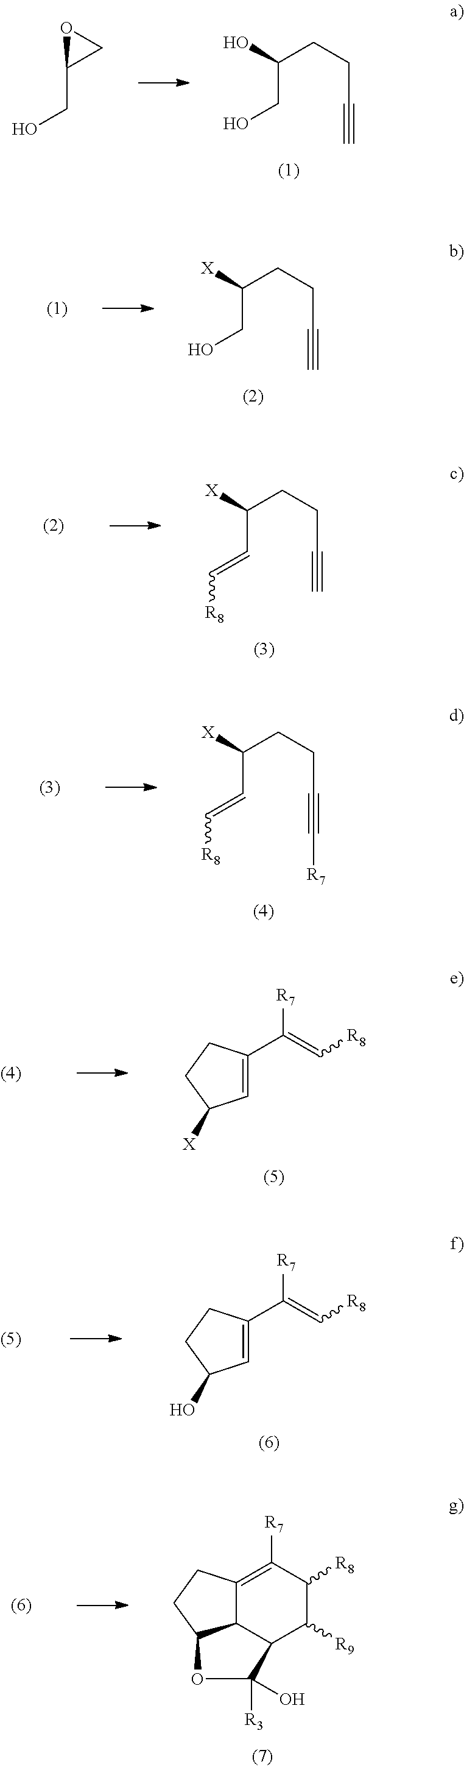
C(CO)(O)CCC#C.OCC1CO1.C(CO)([X])CCC#C.C(C=C[R8])([X])CCC#C.C(C=C[R8])([X])CCC#C[R7].C1=C(C([R7])=C[R8])CCC1[X].C1=C(C([R7])=C[R8])CCC1O.C12C3=C([R7])C([R8])C([R9])C1C([R3])(O)OC2CC3
